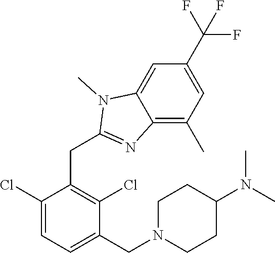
C1(Cl)=CC=C(CN2CCC(N(C)C)CC2)C(Cl)=C1CC1=NC2=C(C)C=C(C(F)(F)F)C=C2N1C
